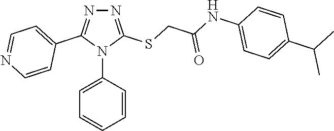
N1=C(SCC(NC2=CC=C(C(C)C)C=C2)=O)N(C2=CC=CC=C2)C(C2=CC=NC=C2)=N1
